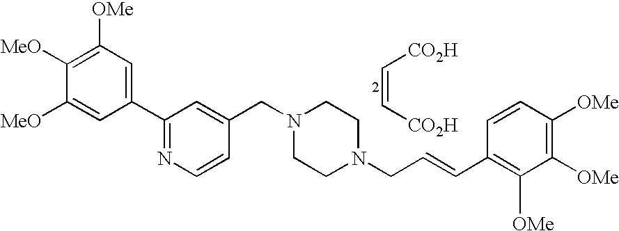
C1([MeO])=C([OMe])C=C(C2=NC=CC(CN3CCN(CC=CC4=C([OMe])C([OMe])=C([OMe])C=C4)CC3)=C2)C=C1[MeO].C(=C[CO2H])[CO2H]
